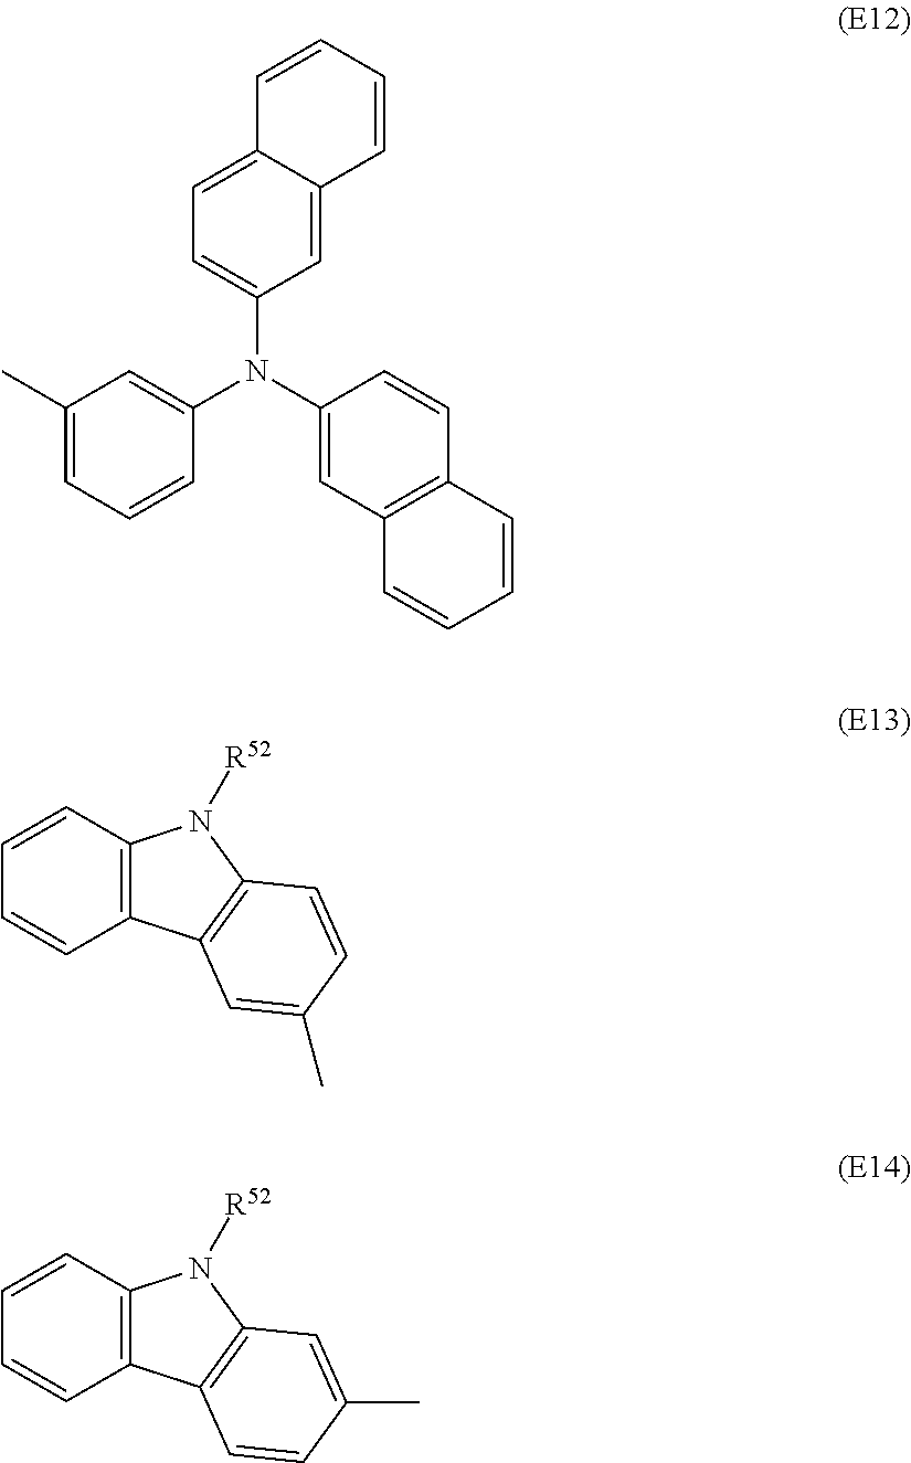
C1(C)=CC=CC(N(C2=CC3=C(C=C2)C=CC=C3)C2=CC=C3C(=C2)C=CC=C3)=C1.C12=C(C=CC=C1)N([R52])C1=C2C=C(C)C=C1.C12=C(C=CC=C1)N([R52])C1=C2C=CC(C)=C1
